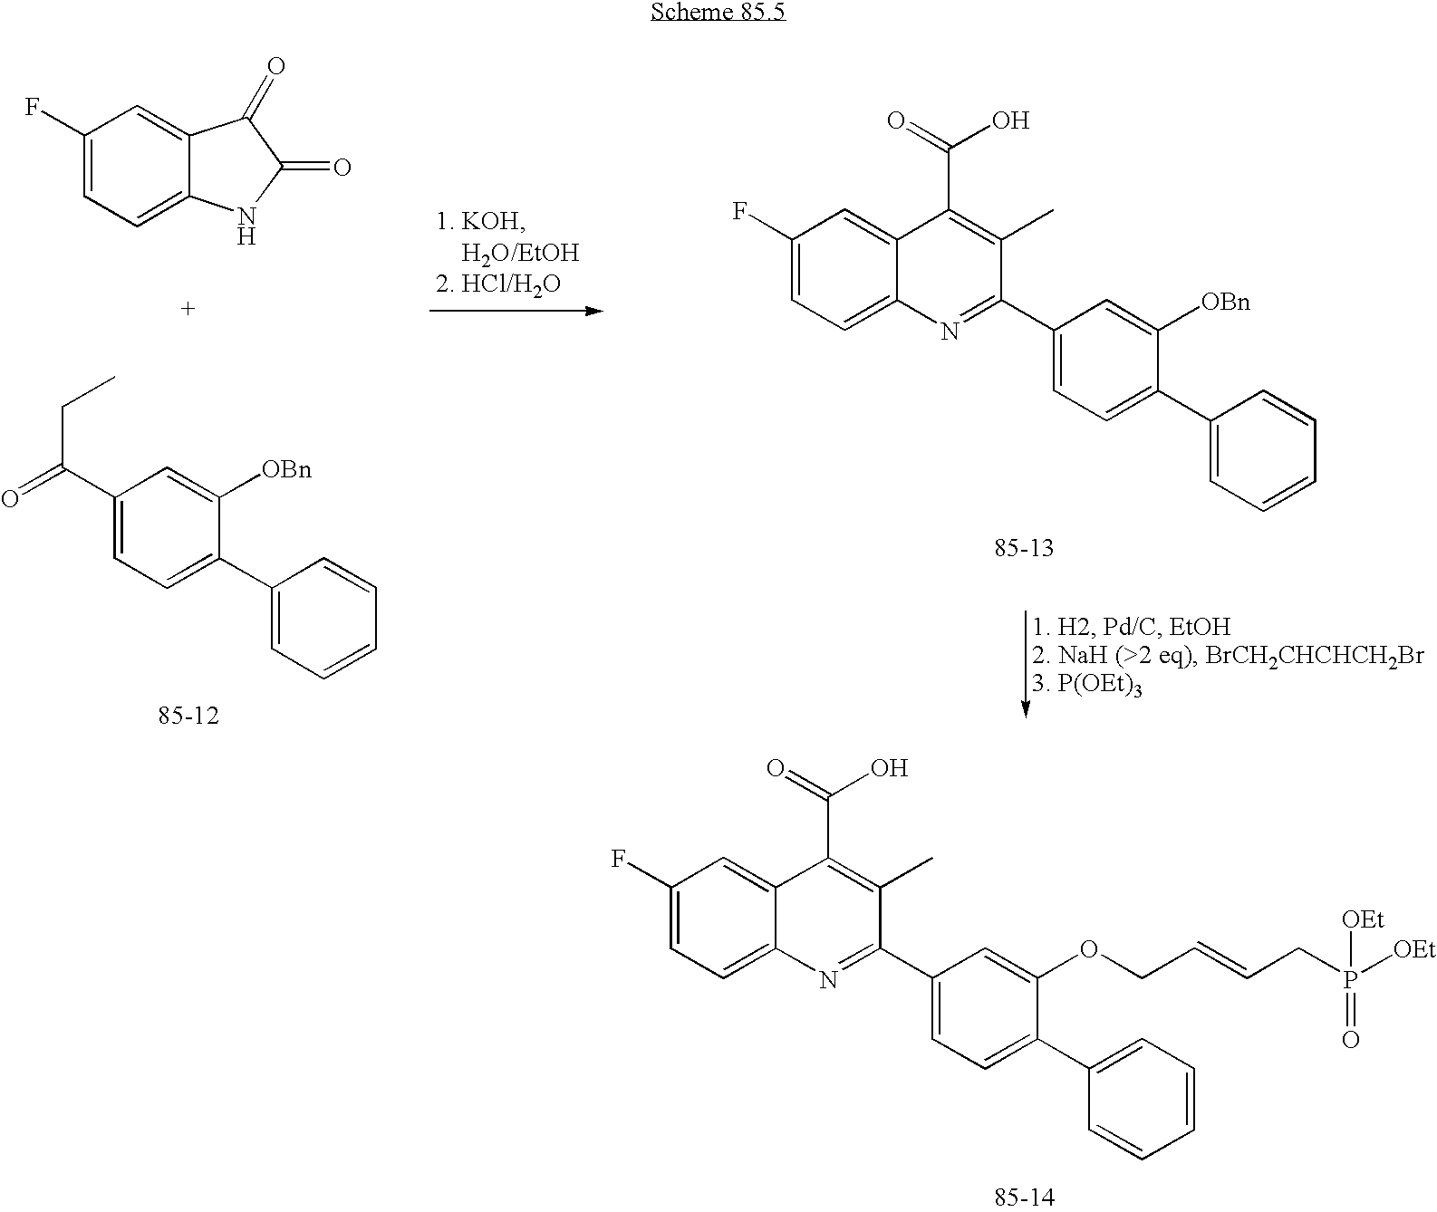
C1(F)=CC=C2C(=C1)C(=O)C(=O)N2.C1(C(=O)CC)=CC=C(C2=CC=CC=C2)C([OBn])=C1.C1(F)=CC=C2C(=C1)C(C(=O)O)=C(C)C(C1=CC=C(C3=CC=CC=C3)C([OBn])=C1)=N2.C1(F)=CC=C2C(=C1)C(C(=O)O)=C(C)C(C1=CC=C(C3=CC=CC=C3)C(OCC=CCP([OEt])([OEt])=O)=C1)=N2
